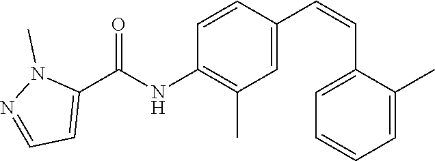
C(=CC1=CC(C)=C(NC(C2=CC=NN2C)=O)C=C1)C1=CC=CC=C1C
